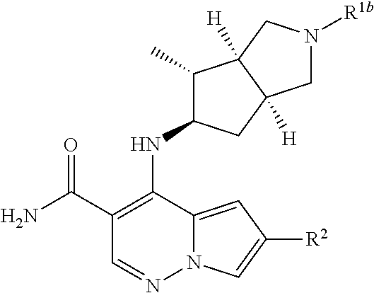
C1(C)C(NC2=C(C(N)=O)C=NN3C2=CC([R2])=C3)CC2([H])C1([H])CN([R1b])C2
